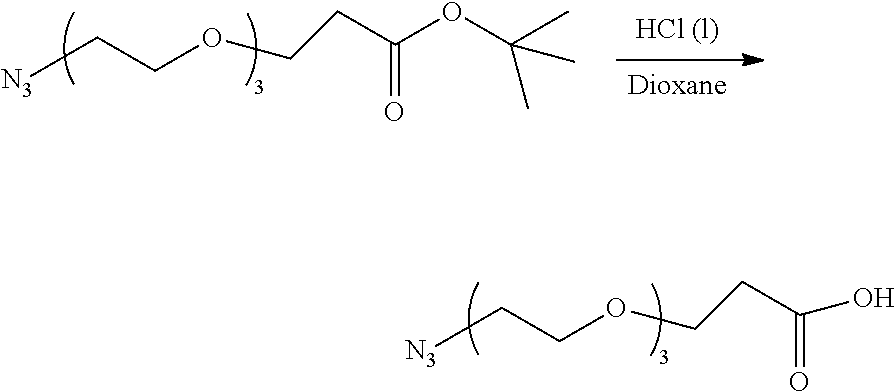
[N3]CCOCCC(=O)O.[HCl (l)].[Dioxane].[N3]CCOCCC(=O)OC(C)(C)C
